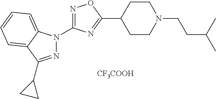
C1CC(C2=NC(N3N=C(C4CC4)C4=CC=CC=C34)=NO2)CCN1CCC(C)C.[CF3COOH]
